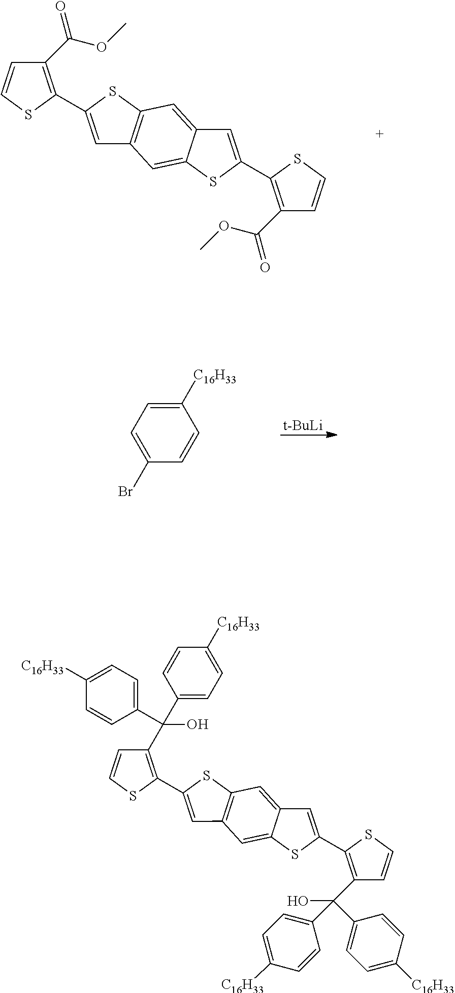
C1=C(C2=C(C(OC)=O)C=CS2)SC2=C1C=C1C(=C2)C=C(C2=C(C(OC)=O)C=CS2)S1.[t-BuLi].C1([C16H33])=CC=C(Br)C=C1.C1=C(C2=C(C(C3=CC=C([C16H33])C=C3)(O)C3=CC=C([C16H33])C=C3)C=CS2)SC2=C1C=C1C(=C2)C=C(C2=C(C(C3=CC=C([C16H33])C=C3)(C3=CC=C([C16H33])C=C3)O)C=CS2)S1
